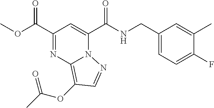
C1(C(OC)=O)=NC2=C(OC(C)=O)C=NN2C(C(NCC2=CC=C(F)C(C)=C2)=O)=C1
